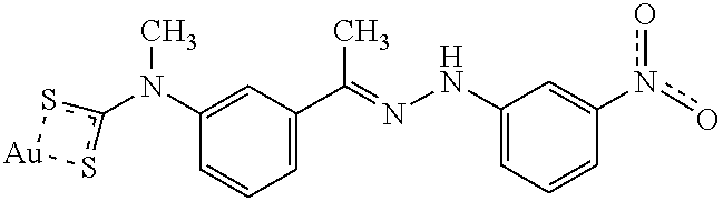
C1=C(C(=NNC2=CC=CC(n(o)o)=C2)C)C=C(N(C)c2s[Au]s2)C=C1
